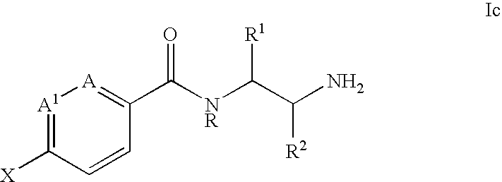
C1=CC(C(=O)[NR]C([R1])C([R2])N)=[A][A1]=C1[X]
